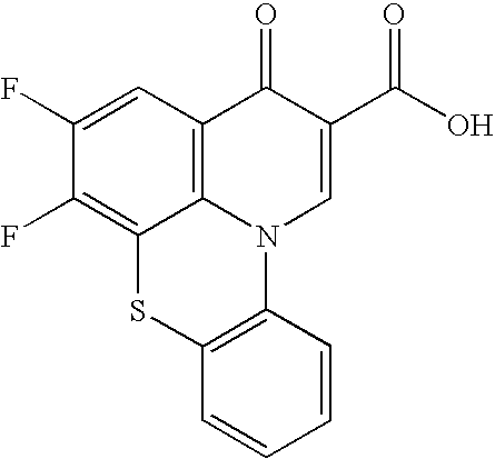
C1(F)=CC2=C3C(=C1F)SC1=C(N3C=C(C(O)=O)C2=O)C=CC=C1
